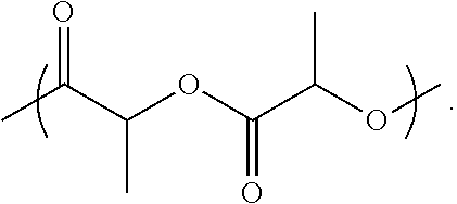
CC(C(OC(C(OC)C)=O)C)=O
